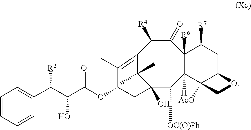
C12=C(C)C(OC(C(C(C3=CC=CC=C3)[R2])O)=O)CC(O)(C1(C)C)C([OC(O)Ph])C1([H])C([R6])(C(=O)C2[R4])C([R7])CC2C1([AcO])CO2
